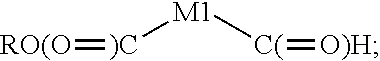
[RO(O]=[)C][M1][C(]=[O)H]
